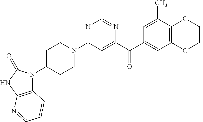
N1=C(N2CCC(N3C4=C(NC3=O)N=CC=C4)CC2)C=C(C(C2=CC3=C(C(C)=C2)OCCO3)=O)N=C1
